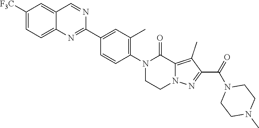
C1([F3C])=CC=C2C(=C1)C=NC(C1=CC(C)=C(N3CCN4C(=C(C)C(C(N5CCN(C)CC5)=O)=N4)C3=O)C=C1)=N2
